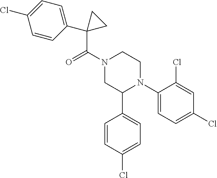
C1(C(N2CC(C3=CC=C(Cl)C=C3)N(C3=CC=C(Cl)C=C3Cl)CC2)=O)(C2=CC=C(Cl)C=C2)CC1
